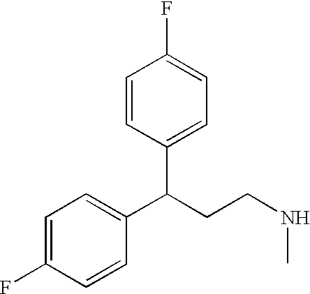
N(CCC(C1=CC=C(F)C=C1)C1=CC=C(F)C=C1)C
